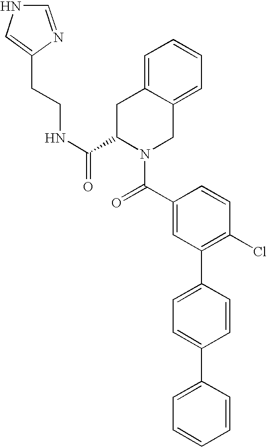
C1=NC(CCNC(=O)C2N(C(C3=CC(C4=CC=C(C5=CC=CC=C5)C=C4)=C(Cl)C=C3)=O)CC3=CC=CC=C3C2)=CN1
